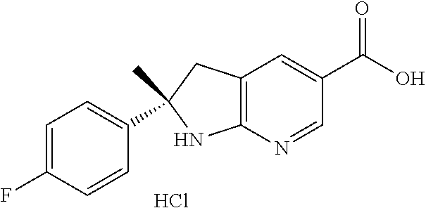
C12=C(N=CC(C(O)=O)=C1)NC(C1=CC=C(F)C=C1)(C)C2.Cl
